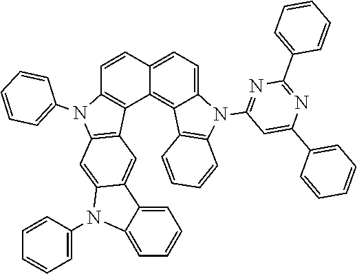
C1=C2C=CC3=C(C2=C2C(=C1)N(C1=NC(C4=CC=CC=C4)=NC(C4=CC=CC=C4)=C1)C1=C2C=CC=C1)C1=C(C=C2C(=C1)C1=CC=CC=C1N2C1=CC=CC=C1)N3C1=CC=CC=C1
